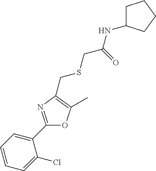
C1=CC=C(Cl)C(C2=NC(CSCC(NC3CCCC3)=O)=C(C)O2)=C1
